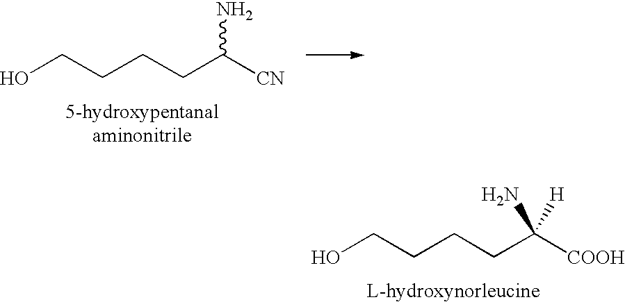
OCCCCC([CN])N.OCCCCC([COOH])(N)[H]
